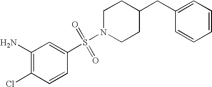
N1(S(C2=CC(N)=C(Cl)C=C2)(=O)=O)CCC(CC2=CC=CC=C2)CC1
